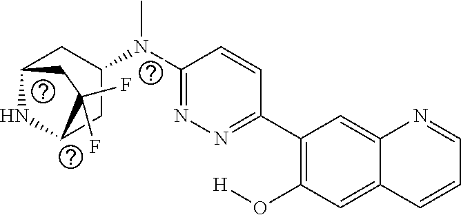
C1(C2=C(O[H])C=C3C(=C2)N=CC=C3)=NN=C(N(C2CC3NC(C2)C(F)(F)C3)C)C=C1
